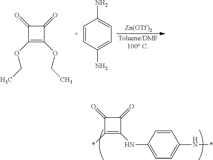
C1(=O)C(=O)C(*)=C1NC1=CC=C(N*)C=C1.C1(=O)C(=O)C(OCC)=C1OCC.C1=CC(N)=CC=C1N.[Toluene/DMF100 C].[Zn(OTf)2]
